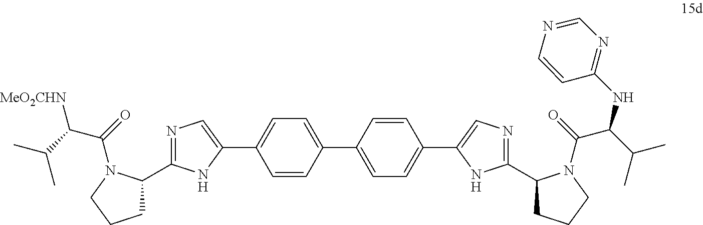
C1C(C2=NC=C(C3=CC=C(C4=CC=C(C5=CN=C(C6CCCN6C(C(NC6=NC=NC=C6)C(C)C)=O)N5)C=C4)C=C3)N2)N(C(C([MeO2CHN])C(C)C)=O)CC1
